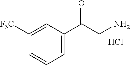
C1=C([F3C])C=CC=C1C(CN)=O.Cl
